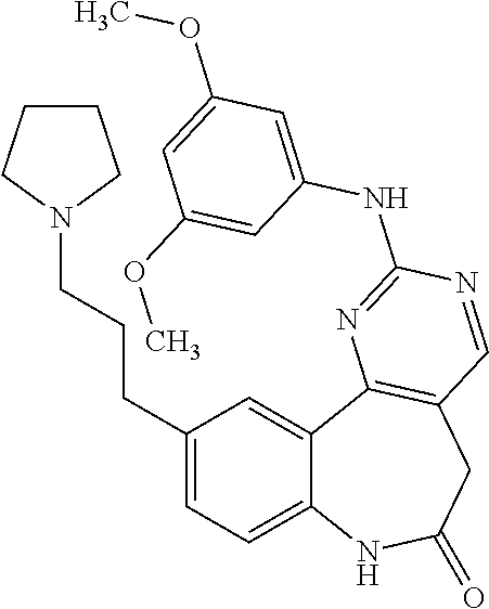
C12=CC=C(CCCN3CCCC3)C=C1C1=C(CC(=O)N2)C=NC(NC2=CC(OC)=CC(OC)=C2)=N1
